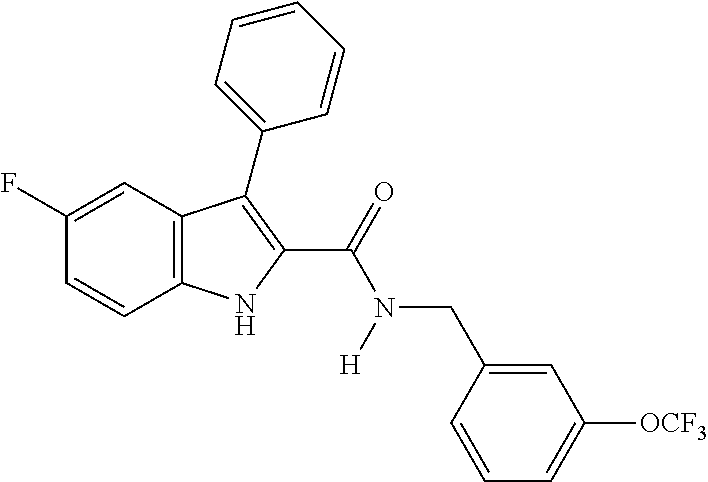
C1(F)=CC2=C(C=C1)NC(C(=O)N(CC1=CC([OCF3])=CC=C1)[H])=C2C1=CC=CC=C1
